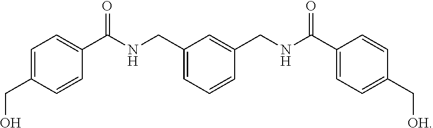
C1(C[OH])=CC=C(C(NCC2=CC(CNC(C3=CC=C(CO)C=C3)=O)=CC=C2)=O)C=C1
